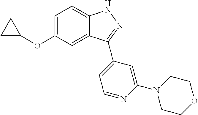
C1=C(OC2CC2)C=C2C(=C1)NN=C2C1=CC=NC(N2CCOCC2)=C1
